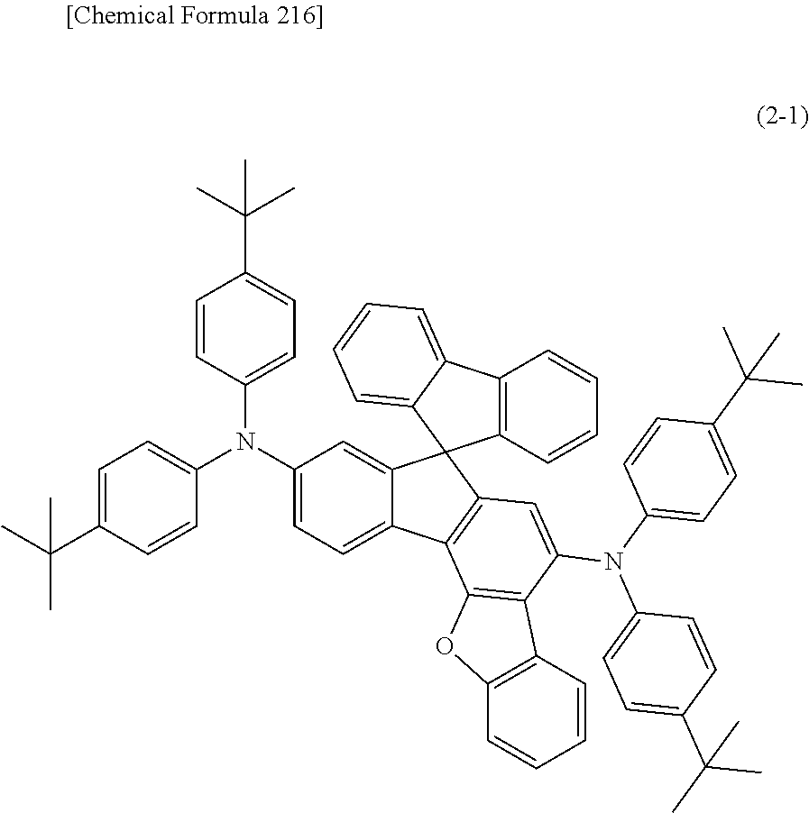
C12=CC=C(N(C3=CC=C(C(C)(C)C)C=C3)C3=CC=C(C(C)(C)C)C=C3)C=C1C1(C3=C2C2=C(C(N(C4=CC=C(C(C)(C)C)C=C4)C4=CC=C(C(C)(C)C)C=C4)=C3)C3=C(O2)C=CC=C3)C2=C(C3=CC=CC=C13)C=CC=C2
